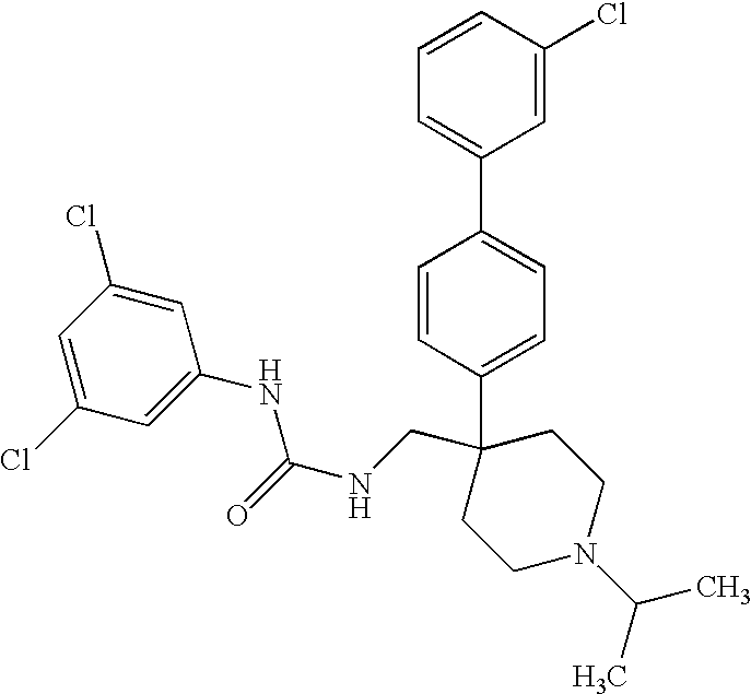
C1=C(C2(CNC(NC3=CC(Cl)=CC(Cl)=C3)=O)CCN(C(C)C)CC2)C=CC(C2=CC=CC(Cl)=C2)=C1
